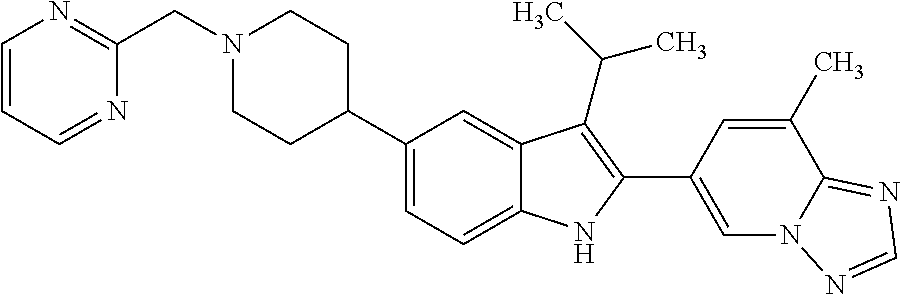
C1(C2CCN(CC3=NC=CC=N3)CC2)=CC=C2C(=C1)C(C(C)C)=C(C1=CN3C(=NC=N3)C(C)=C1)N2
